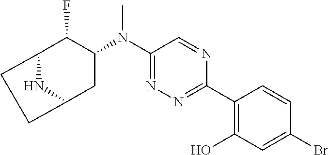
C12NC(CC(N(C3=NN=C(C4=C(O)C=C(Br)C=C4)N=C3)C)C1F)CC2
